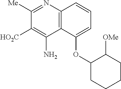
C1([Me])=NC2=C(C(N)=C1[HO2C])C(OC1CCCCC1[OMe])=CC=C2
